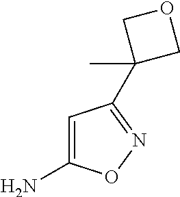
NC1=CC(C2(C)COC2)=NO1
